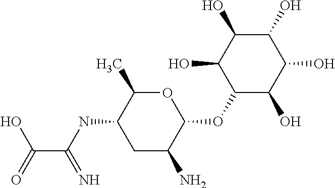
C(O)(=O)C(NC1CC(N)C(OC2C(O)C(O)C(O)C(O)C2O)OC1C)=N
